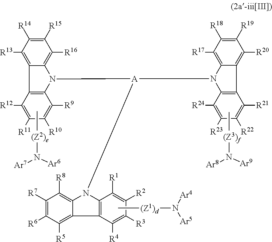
[A](N1C2=C(C3=C([R20])C([R19])=C([R18])C([R17])=C13)C([R21])=C([R22])C([R23])=C2[R24])(N1C2=C([R16])C([R15])=C([R14])C([R13])=C2C2=C1C([R9])=C([R10])C([R11])=C2[R12])N1C2=C(C([R4])=C([R3])C([R2])=C2[R1])C2=C([R5])C([R6])=C([R7])C([R8])=C21.C[(Z1)d]N([Ar5])[Ar4].C[(Z2)e]N([Ar7])[Ar6].C[(Z3)f]N([Ar8])[Ar9]
